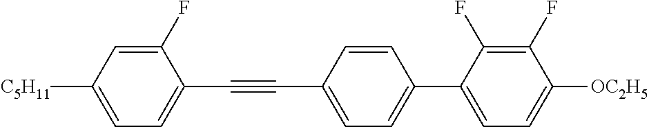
C1(F)=CC([C5H11])=CC=C1C#CC1=CC=C(C2=CC=C([OC2H5])C(F)=C2F)C=C1
